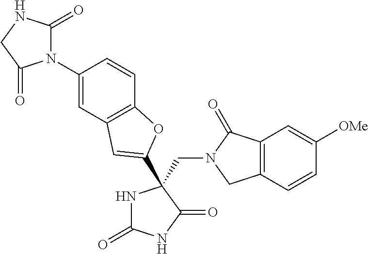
C(N1CC2=C(C1=O)C=C([OMe])C=C2)C1(C2=CC3=C(C=CC(N4C(=O)NCC4=O)=C3)O2)NC(=O)NC1=O
